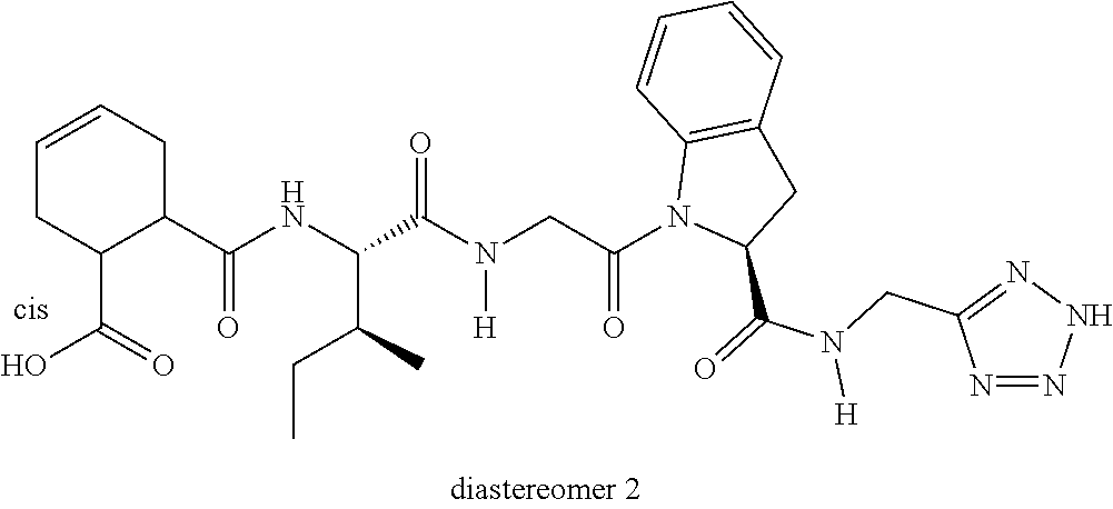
C1(C(NC(C(N(CC(N2C(C(=O)N(CC3=NNN=N3)[H])CC3=C2C=CC=C3)=O)[H])=O)C(C)CC)=O)CC=CCC1C(=O)O
